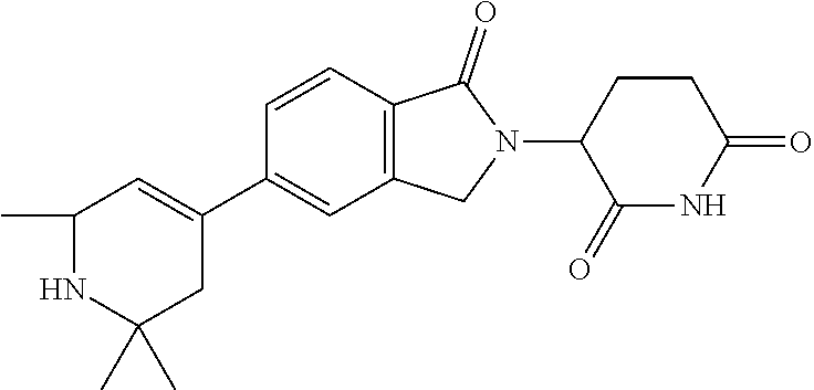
C1=CC2=C(C=C1C1=CC(C)NC(C)(C)C1)CN(C1C(=O)NC(=O)CC1)C2=O
